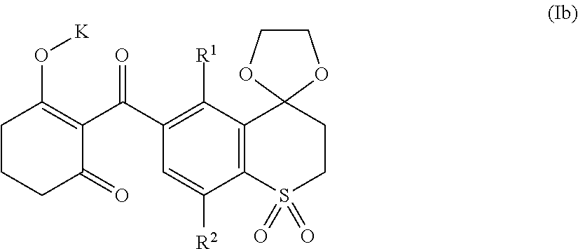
C1CCC(=O)C(C(C2=C([R1])C3=C(C([R2])=C2)S(=O)(=O)CCC32OCCO2)=O)=C1O[K]
